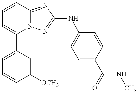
C1(C2=CC=CC([OCH3])=C2)=CC=CC2=NC(NC3=CC=C(C(=O)NC)C=C3)=NN12
